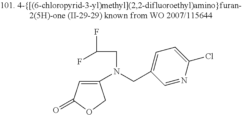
C1(N(CC2=CC=C(Cl)N=C2)CC(F)F)=CC(=O)OC1
